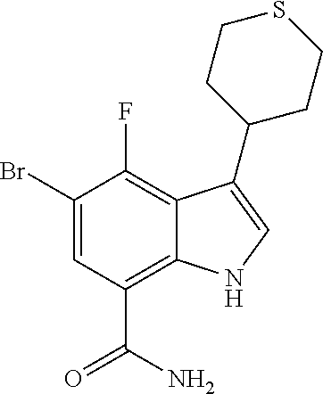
C1(Br)=CC(C(=O)N)=C2C(=C1F)C(C1CCSCC1)=CN2
